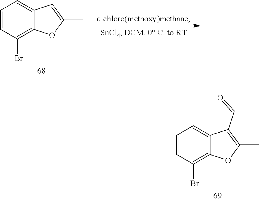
C12=CC=CC(Br)=C1OC(C)=C2C=O.C12=CC=CC(Br)=C1OC(C)=C2
